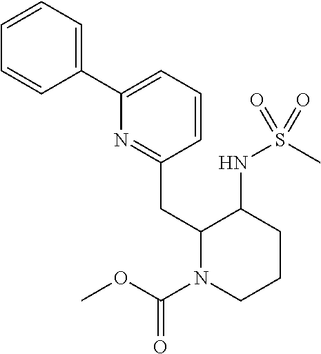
N1=C(CC2N(C(OC)=O)CCCC2NS(C)(=O)=O)C=CC=C1C1=CC=CC=C1
